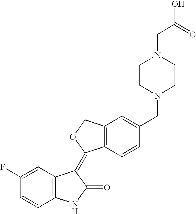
C1=C(F)C=CC2=C1C(=C1C3=C(C=C(CN4CCN(CC(O)=O)CC4)C=C3)CO1)C(=O)N2
